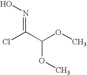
ClC(C(OC)OC)=NO
